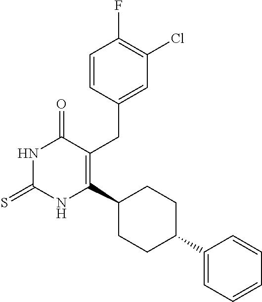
C1=CC(CC2=C(C3CCC(C4=CC=CC=C4)CC3)NC(=S)NC2=O)=CC(Cl)=C1F
